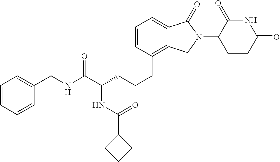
C(CC1=C2C(=CC=C1)C(=O)N(C1C(=O)NC(=O)CC1)C2)CC(C(NCC1=CC=CC=C1)=O)NC(C1CCC1)=O
